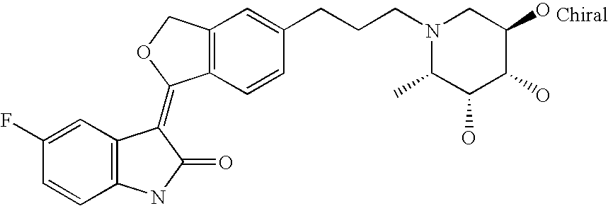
C12=C(C=CC(CCCN3C(C)C(O)C(O)C(O)C3)=C1)C(=C1C3=C(C=CC(F)=C3)NC1=O)OC2
